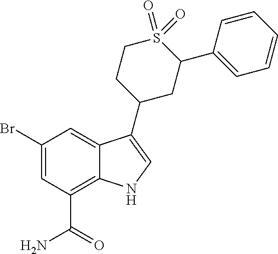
C1(Br)=CC(C(N)=O)=C2C(=C1)C(C1CC(C3=CC=CC=C3)S(=O)(=O)CC1)=CN2
